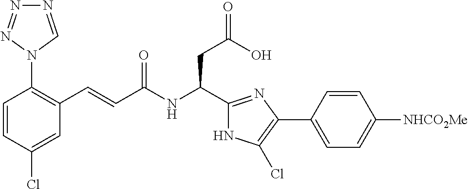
C1(Cl)=CC(C=CC(NC(CC(=O)O)C2=NC(C3=CC=C([NHCO2Me])C=C3)=C(Cl)N2)=O)=C(N2C=NN=N2)C=C1
